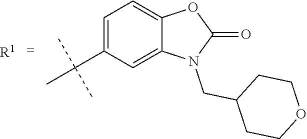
C1=C(C(C)(C)C)C=C2C(=C1)OC(=O)N2CC1CCOCC1.[R1]
